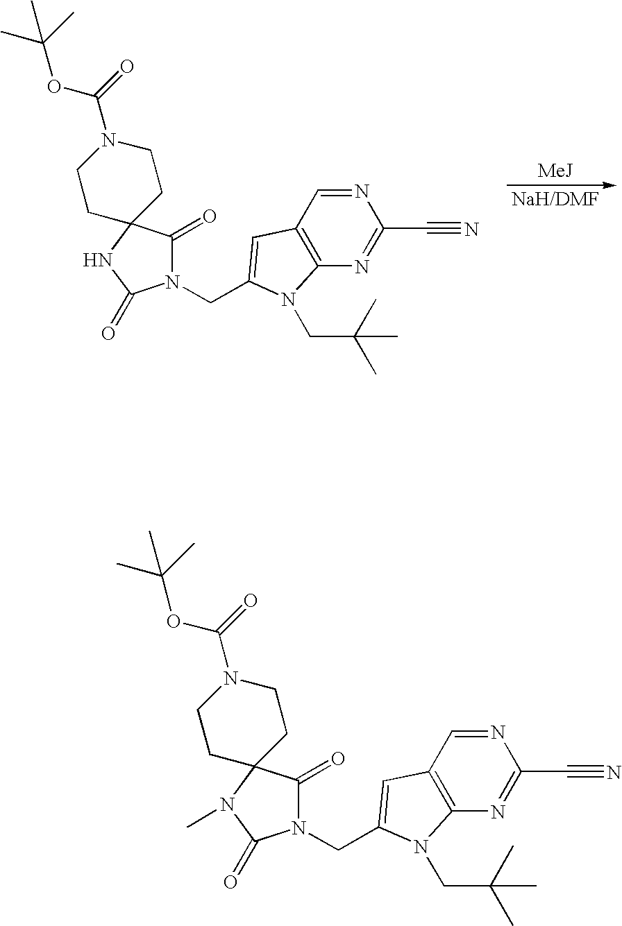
N1=CC2=C(N=C1C#N)N(CC(C)(C)C)C(CN1C(=O)C3(NC1=O)CCN(C(=O)OC(C)(C)C)CC3)=C2.N1=CC2=C(N=C1C#N)N(CC(C)(C)C)C(CN1C(=O)C3(N(C)C1=O)CCN(C(=O)OC(C)(C)C)CC3)=C2
